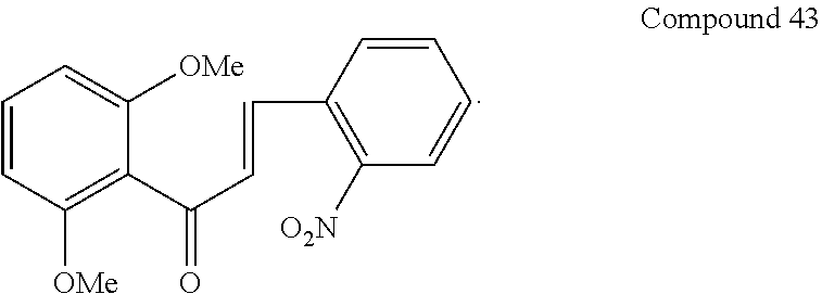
C1=CC([OMe])=C(C(C=CC2=C([O2N])C=CC=C2)=O)C([OMe])=C1
